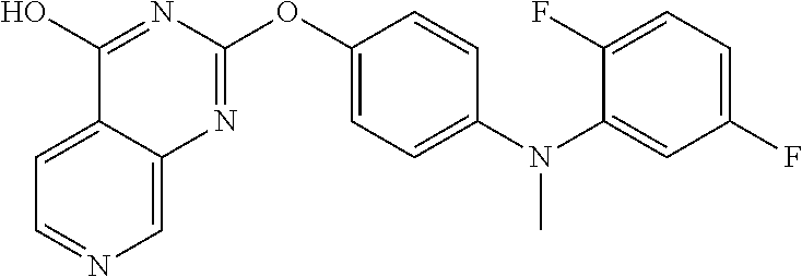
C1=C2C(=CN=C1)N=C(OC1=CC=C(N(C3=CC(F)=CC=C3F)C)C=C1)N=C2O
